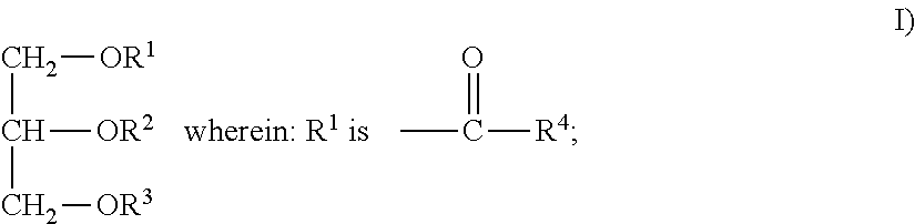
C([OR1])C(C[OR3])[OR2].C([R4])(C)=O
